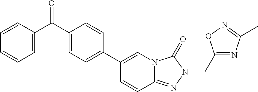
C1(C2=CC=C(C(C3=CC=CC=C3)=O)C=C2)=CN2C(=NN(CC3=NC(C)=NO3)C2=O)C=C1
